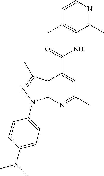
C1=CN=C(C)C(NC(=O)C2=CC(C)=NC3=C2C(C)=NN3C2=CC=C(N(C)C)C=C2)=C1C
